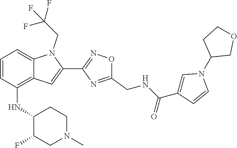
C1=CC(NC2C(F)CN(C)CC2)=C2C(=C1)N(CC(F)(F)F)C(C1=NOC(CNC(C3=CN(C4COCC4)C=C3)=O)=N1)=C2
